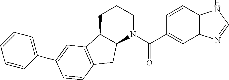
C1C2C(N(C(C3=CC4=C(C=C3)NC=N4)=O)CC1)CC1=C2C=C(C2=CC=CC=C2)C=C1
